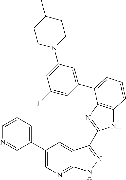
C1(C2=CN=C3C(=C2)C(C2=NC4=C(N2)C=CC=C4C2=CC(N4CCC(C)CC4)=CC(F)=C2)=NN3)=CC=CN=C1
